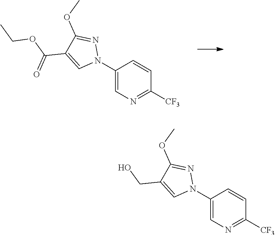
C1(N2N=C(OC)C(C(=O)OCC)=C2)=CN=C([CF3])C=C1.C1(N2N=C(OC)C(CO)=C2)=CN=C([CF3])C=C1
